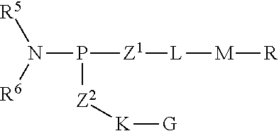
N(P([Z1][L][M][R])[Z2][K][G])([R6])[R5]
